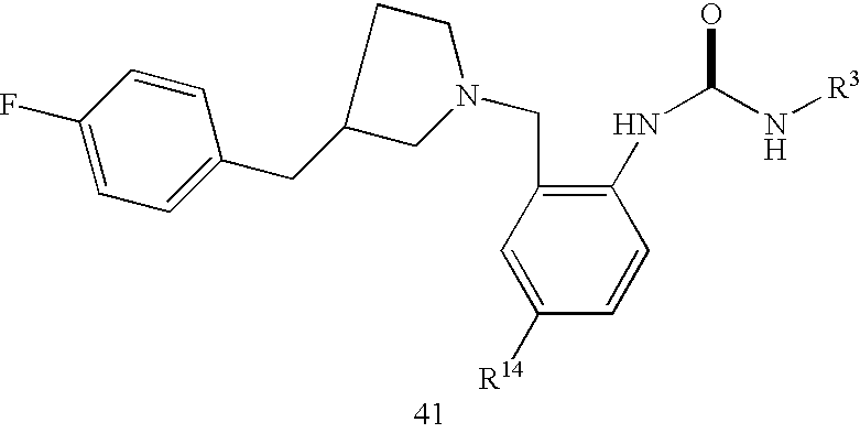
C1(F)=CC=C(CC2CN(CC3=C(NC(O)N[R3])C=CC([R14])=C3)CC2)C=C1
